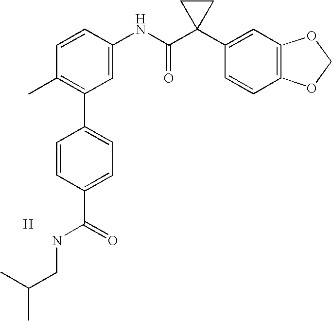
C1=CC(NC(C2(C3=CC4=C(C=C3)OCO4)CC2)=O)=CC(C2=CC=C(C(=O)NCC(C)C)C=C2)=C1C.[H]
